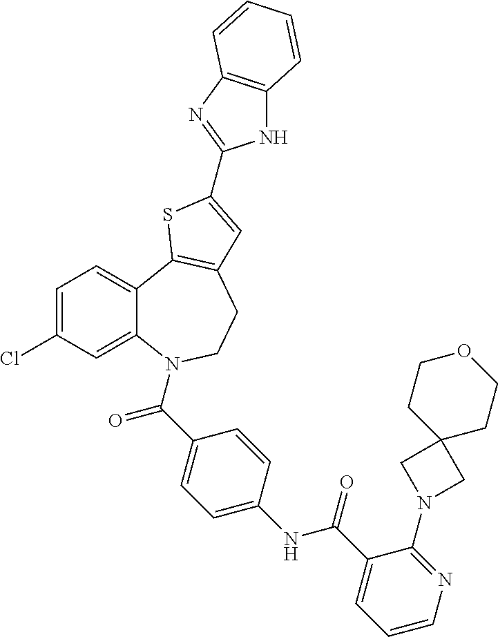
C1=C(Cl)C=C2C(=C1)C1=C(CCN2C(=O)C2=CC=C(NC(=O)C3=CC=CN=C3N3CC4(C3)CCOCC4)C=C2)C=C(C2=NC3=C(N2)C=CC=C3)S1
